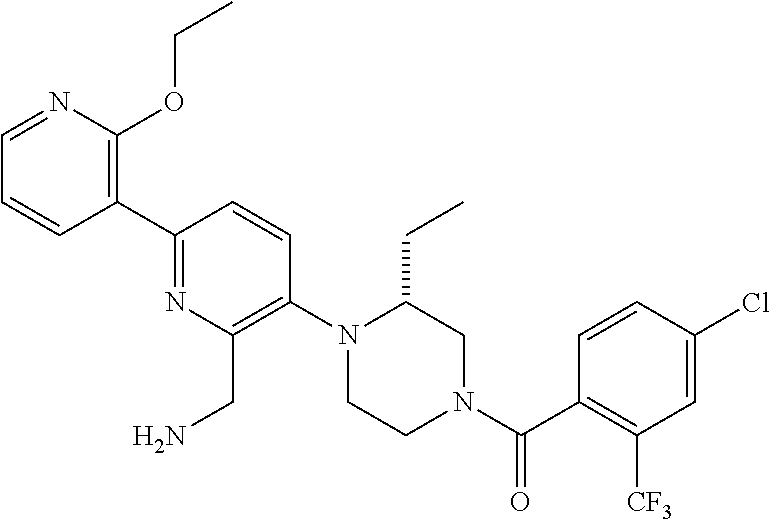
C1(C2=NC(CN)=C(N3CCN(C(C4=C([CF3])C=C(Cl)C=C4)=O)CC3CC)C=C2)=C(OCC)N=CC=C1
